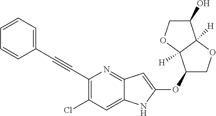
C1(C#CC2=CC=CC=C2)=C(Cl)C=C2C(=N1)C=C(OC1COC3([H])C1([H])OCC3O)N2
